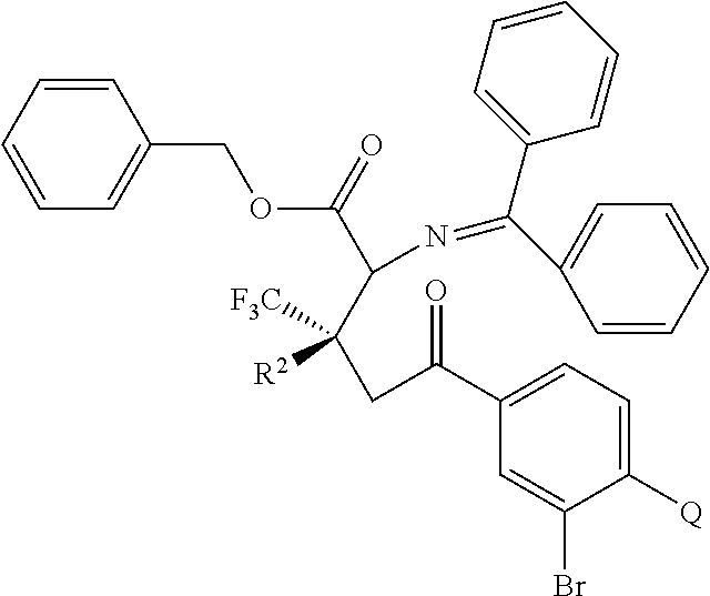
C1(COC(C(C([R2])([F3C])CC(C2=CC=C([Q])C(Br)=C2)=O)N=C(C2=CC=CC=C2)C2=CC=CC=C2)=O)=CC=CC=C1
